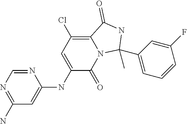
N1=CN=C(N)C=C1NC1=CC(Cl)=C2N(C1=O)C(C)(C1=CC=CC(F)=C1)NC2=O
